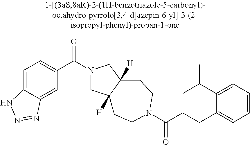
C(CCC1=CC=CC=C1C(C)C)(=O)N1CCC2([H])CN(C(C3=CC=C4C(=C3)N=NN4)=O)CC2([H])CC1
